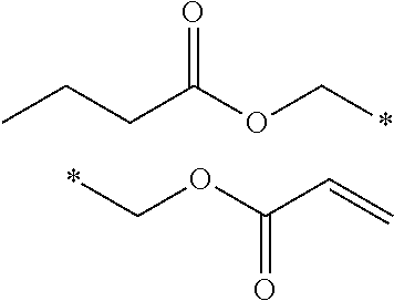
CCCC(OC*)=O.*COC(C=C)=O
